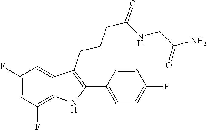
C1(C2=C(CCCC(=O)NCC(N)=O)C3=CC(F)=CC(F)=C3N2)=CC=C(F)C=C1
